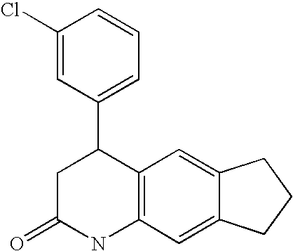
C1(Cl)=CC(C2CC(=O)NC3=C2C=C2C(=C3)CCC2)=CC=C1
